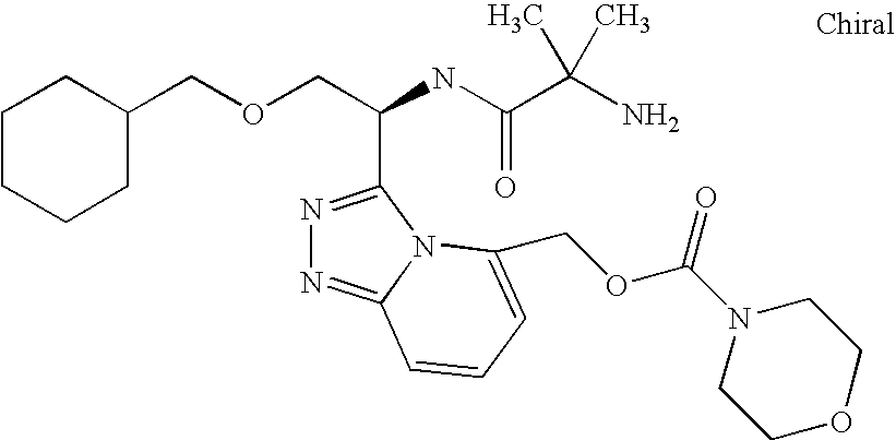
C(OCC(C1=NN=C2N1C(COC(N1CCOCC1)=O)=CC=C2)NC(=O)C(C)(N)C)C1CCCCC1
